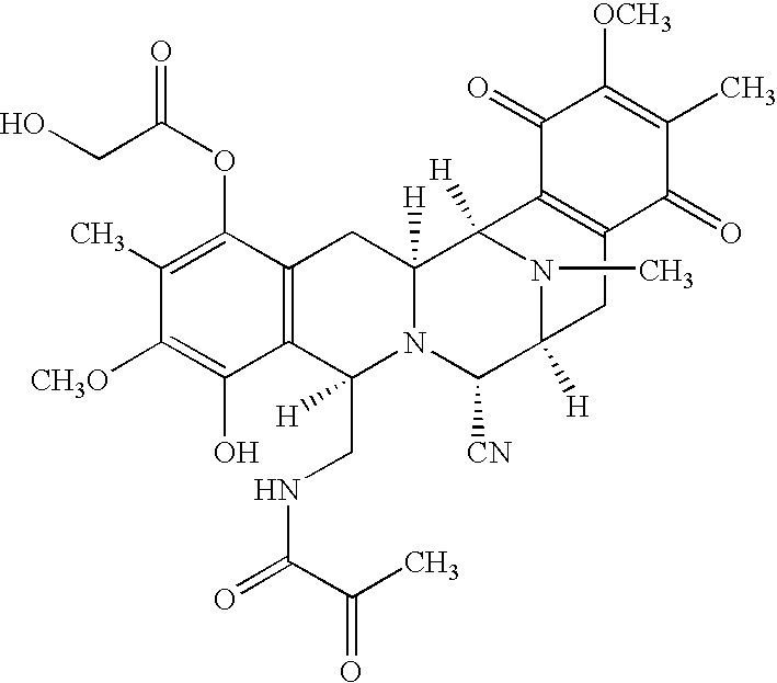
C1([CH3O])=C(O)C2=C(C(OC(CO)=O)=C1C)CC1([H])N(C2([H])CNC(=O)C(C)=O)C([CN])C2([H])CC3=C(C1([H])N2C)C(=O)C([OCH3])=C(C)C3=O
